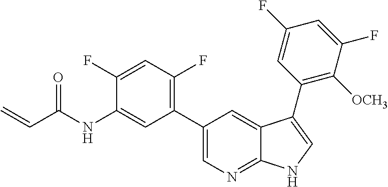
C(C(NC1=CC(C2=CN=C3C(=C2)C(C2=C([OCH3])C(F)=CC(F)=C2)=CN3)=C(F)C=C1F)=O)=C
